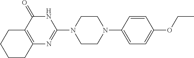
C12=C(C(=O)NC(N3CCN(C4=CC=C(OCC)C=C4)CC3)=N1)CCCC2
